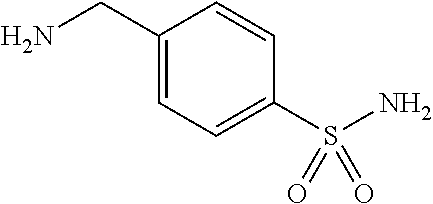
NCC1=CC=C(S(N)(=O)=O)C=C1
